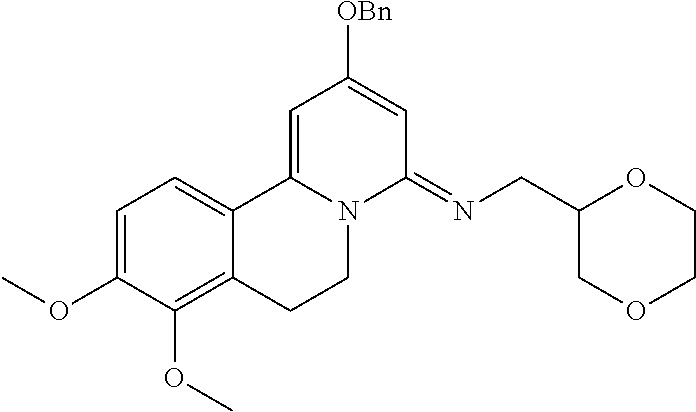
C1=C(OC)C(OC)=C2C(=C1)C1=CC([OBn])=CC(=NCC3COCCO3)N1CC2
